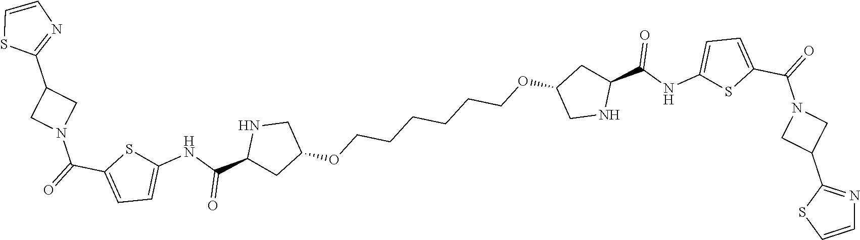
C1=CN=C(C2CN(C(=O)C3=CC=C(NC(C4CC(OCCCCCCOC5CNC(C(NC6=CC=C(C(=O)N7CC(C8=NC=CS8)C7)S6)=O)C5)CN4)=O)S3)C2)S1
